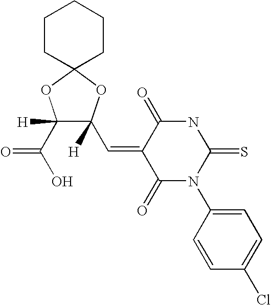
C1CC2(CCC1)OC([H])(C(O)=O)C([H])(C=C1C(=O)N(C3=CC=C(Cl)C=C3)C(=S)NC1=O)O2
